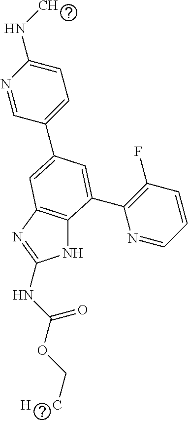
N1C2=C(N=C1NC(OC[H      C])=O)C=C(C1=CC=C(NC)N=C1)C=C2C1=C(F)C=CC=N1
